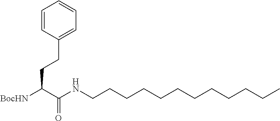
C(C(NCCCCCCCCCCCC)=O)([BocHN])CCC1=CC=CC=C1
